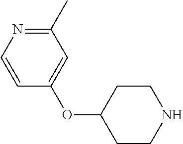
C1(C)=NC=CC(OC2CCNCC2)=C1
